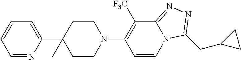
C1(C2=CC=CC=N2)(C)CCN(C2=C([F3C])C3=NN=C(CC4CC4)N3C=C2)CC1
